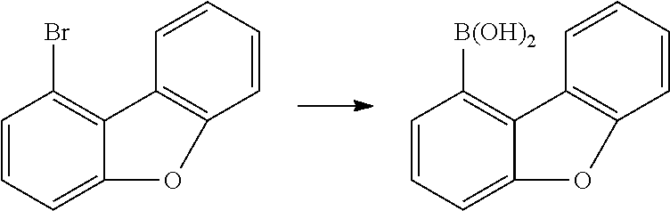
C1=CC=C2C(=C1Br)C1=C(O2)C=CC=C1.C1=CC=C2C(=C1[B(OH)2])C1=C(O2)C=CC=C1
